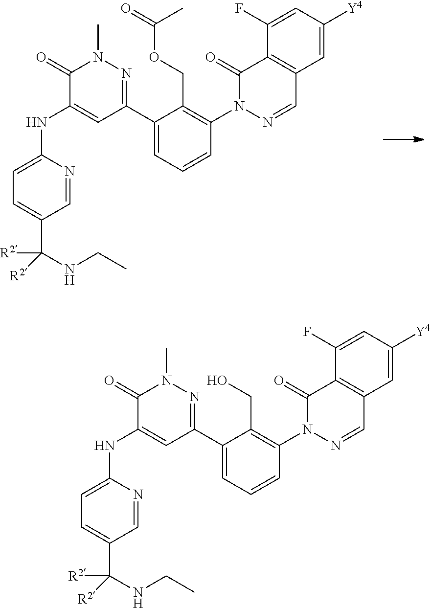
C1=NC(NC2=CC(C3=CC=CC(N4N=CC5=C(C4=O)C(F)=CC([Y4])=C5)=C3COC(=O)C)=NN(C)C2=O)=CC=C1C(NCC)([R2])[R2].C1=NC(NC2=CC(C3=CC=CC(N4N=CC5=C(C4=O)C(F)=CC([Y4])=C5)=C3CO)=NN(C)C2=O)=CC=C1C(NCC)([R2])[R2]
